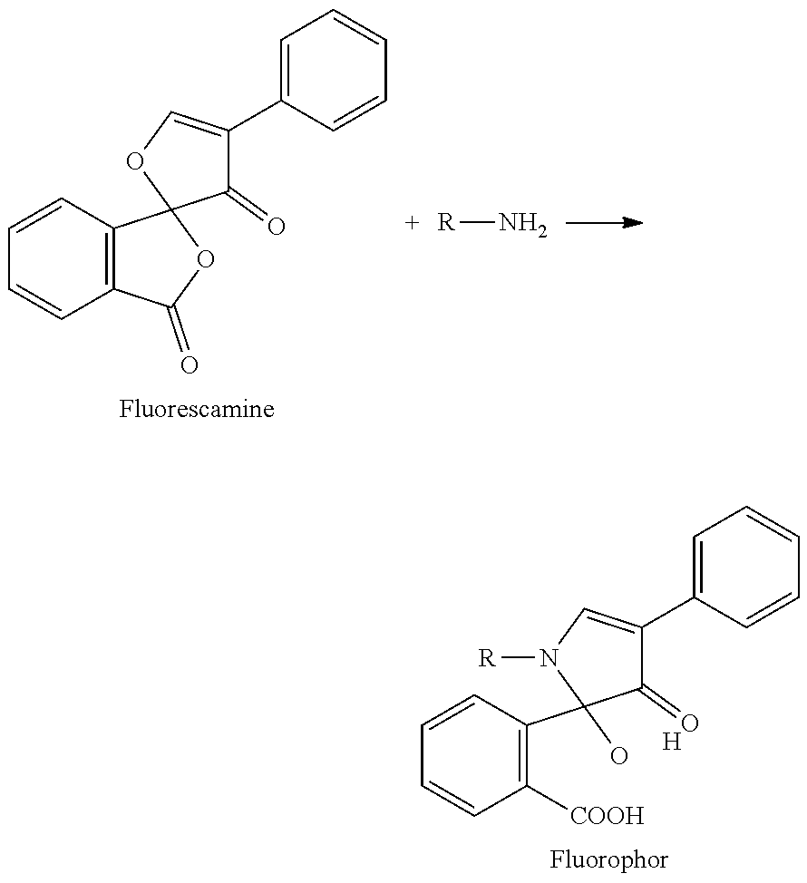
C1=CC2=C(C=C1)C(=O)OC21C(=O)C(C2=CC=CC=C2)=CO1.[R]N.C1=CC(C2(O)C(=O)C(C3=CC=CC=C3)=CN2[R])=C([COOH])C=C1.[H]
